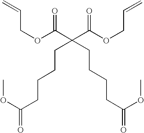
O(C(CCCCC(CCCCC(=O)OC)(C(OCC=C)=O)C(=O)OCC=C)=O)C
